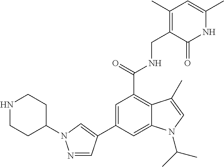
C1=C(C2=CN(C3CCNCC3)N=C2)C=C2C(=C1C(NCC1=C(C)C=C(C)NC1=O)=O)C(C)=CN2C(C)C
